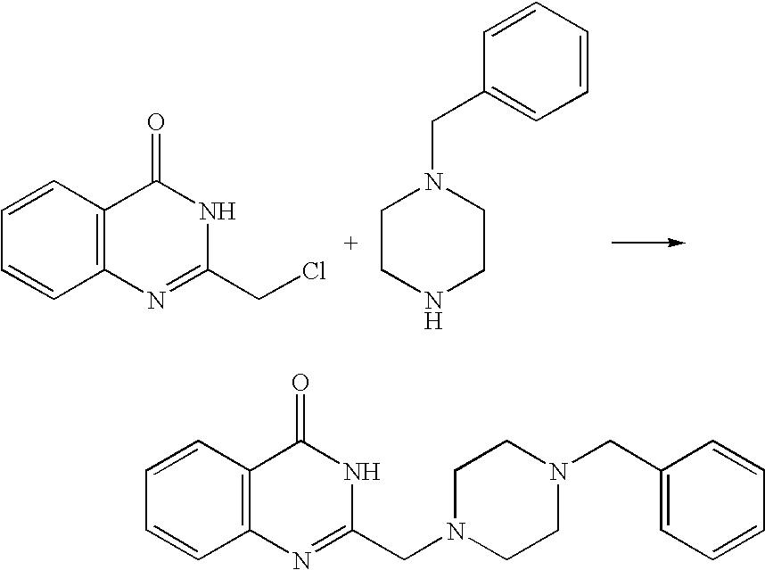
C1=CC2=C(C=C1)N=C(CCl)NC2=O.C1CNCCN1CC1=CC=CC=C1.C1=CC2=C(C=C1)N=C(CN1CCN(CC3=CC=CC=C3)CC1)NC2=O
